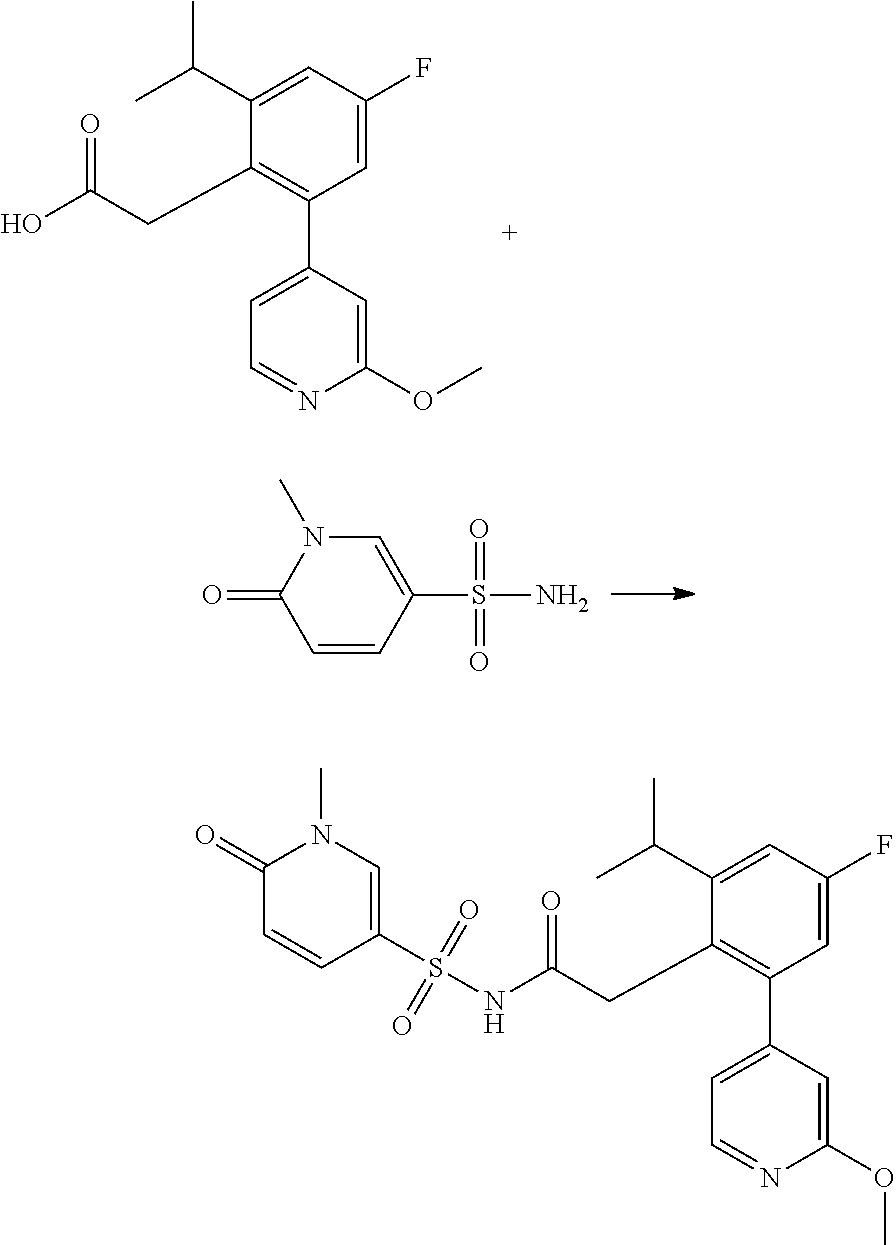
C1=C(F)C=C(C(C)C)C(CC(=O)O)=C1C1=CC=NC(OC)=C1.C1=C(S(N)(=O)=O)C=CC(=O)N1C.C1=C(F)C=C(C(C)C)C(CC(=O)NS(C2=CN(C)C(=O)C=C2)(=O)=O)=C1C1=CC=NC(OC)=C1
